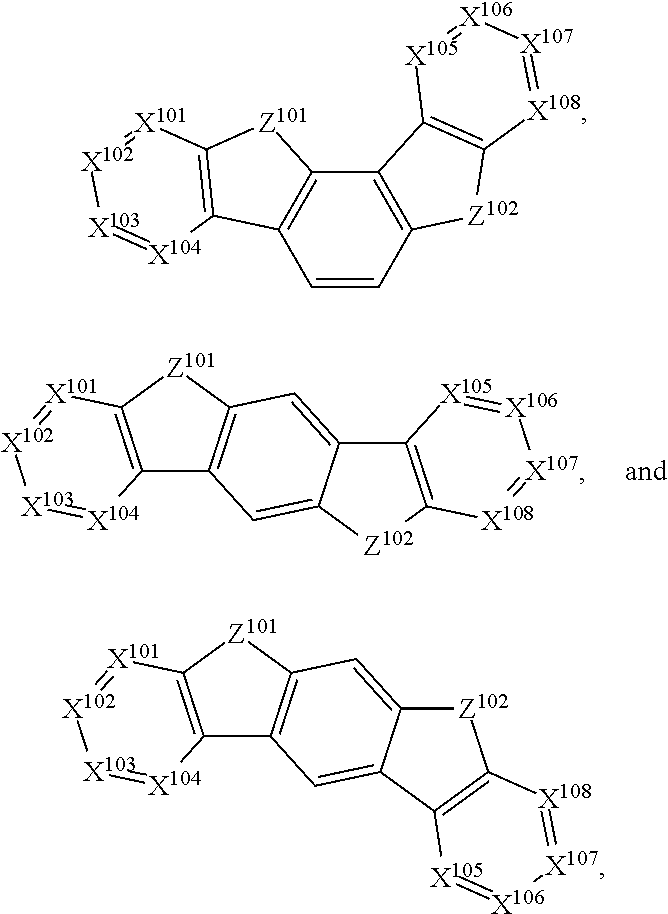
C1=CC2=C(C3=C1C1=C([Z101]3)[X101][X102][X103]=[X104]1)C1=C([Z102]2)[X108]=[X107][X106]=[X105]1.C12=C([Z101]C3=C1C=C1C(=C3)C3=C([Z102]1)[X108]=[X107][X106]=[X105]3)[X101]=[X102][X103][X104]2.C12=C([Z101]C3=C1C=C1C(=C3)[Z102]C3=C1[X105]=[X106][X107]=[X108]3)[X101]=[X102][X103][X104]2
